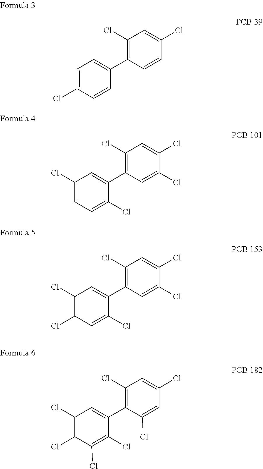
C1=C(Cl)C=CC(C2=C(Cl)C=C(Cl)C=C2)=C1.C1(Cl)=CC=C(Cl)C(C2=C(Cl)C=C(Cl)C(Cl)=C2)=C1.C1(Cl)=C(Cl)C=C(Cl)C(C2=C(Cl)C=C(Cl)C(Cl)=C2)=C1.C1(Cl)=C(Cl)C(Cl)=C(Cl)C(C2=C(Cl)C=C(Cl)C=C2Cl)=C1
